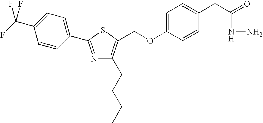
N1=C(C2=CC=C(C(F)(F)F)C=C2)SC(COC2=CC=C(CC(=O)NN)C=C2)=C1CCCC
